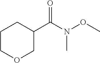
C1COCC(C(N(OC)C)=O)C1
